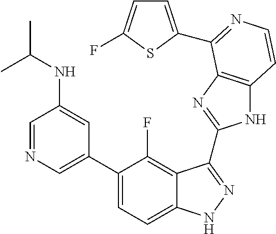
C1=C(C2=CC=C3C(=C2F)C(C2=NC4=C(N2)C=CN=C4C2=CC=C(F)S2)=NN3)C=C(NC(C)C)C=N1
